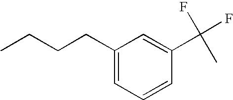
C1(CCCC)=CC=CC(C(F)(F)C)=C1
